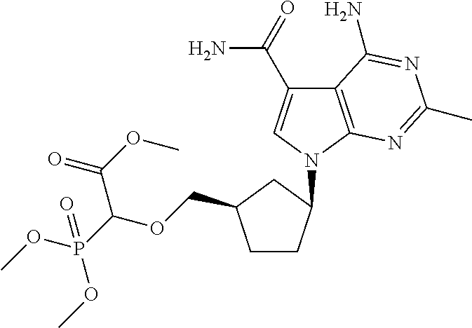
C1CC(N2C=C(C(=O)N)C3=C2N=C(C)N=C3N)CC1COC(P(OC)(OC)=O)C(OC)=O
